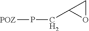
P(CC1OC1)[POZ]
